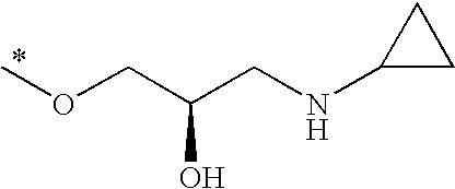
O(CC(CNC1CC1)O)C
